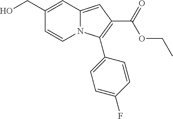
N12C(=CC(C(=O)OCC)=C1C1=CC=C(F)C=C1)C=C(CO)C=C2
